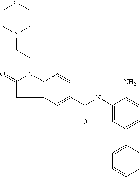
C1(=O)N(CCN2CCOCC2)C2=C(C=C(C(NC3=CC(C4=CC=CC=C4)=CC=C3N)=O)C=C2)C1
